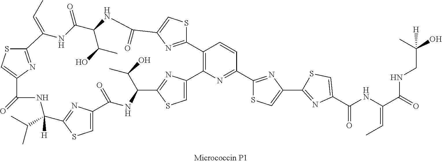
C12=C(N=C(C3=NC(C4=NC(C(NC(C(=O)NCC(O)(C)[H])=CC)=O)=CS4)=CS3)C=C1)C1=CSC(=N1)C(C(O)C)NC(=O)C1=CSC(=N1)C([H])(C(C)C)NC(=O)C1=CSC(=N1)C(=CC)NC(=O)C(C(O)C)NC(=O)C1=CSC2=N1
